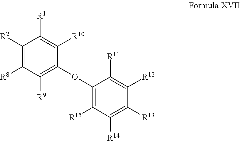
C1([R2])=C([R8])C([R9])=C(OC2=C([R15])C([R14])=C([R13])C([R12])=C2[R11])C([R10])=C1[R1]
